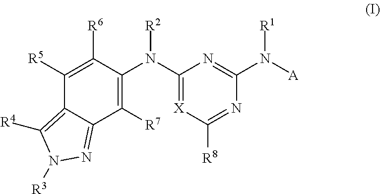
C1([R5])=C([R6])C(N(C2=[X]C([R8])=NC(N([A])[R1])=N2)[R2])=C([R7])C2=NN([R3])C([R4])=C12
